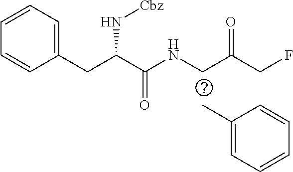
C1=CC=C(CC(N[Cbz])C(NCC(CF)=O)=O)C=C1.CC1=CC=CC=C1
